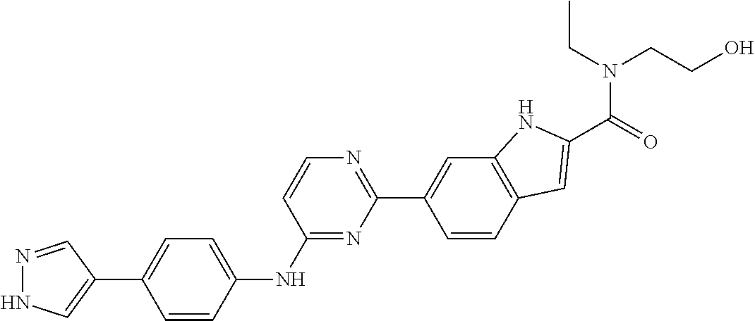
N1=CC(C2=CC=C(NC3=NC(C4=CC5=C(C=C4)C=C(C(=O)N(CC)CCO)N5)=NC=C3)C=C2)=CN1
